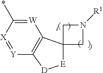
C1N([R1])CC12[E][D]C1=C2[W]=C(*)[X]=[Y]1
